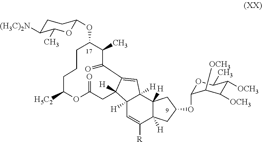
C12([H])C=C([R])C3([H])C([H])(C1([H])C=C1C2([H])CC(=O)OC([H5C2])CCCC(OC2OC(C)C([(H3C)2N])CC2)C(C)C1=O)CC(OC1OC(C)C([OCH3])C([OCH3])C1[OCH3])C3
